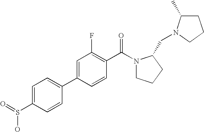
C1(C2=CC(F)=C(C(N3CCCC3CN3C(C)CCC3)=O)C=C2)=CC=C(S(O)=O)C=C1
